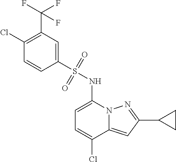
C1(C2=NN3C(=C2)C(Cl)=CC=C3NS(C2=CC(C(F)(F)F)=C(Cl)C=C2)(=O)=O)CC1
